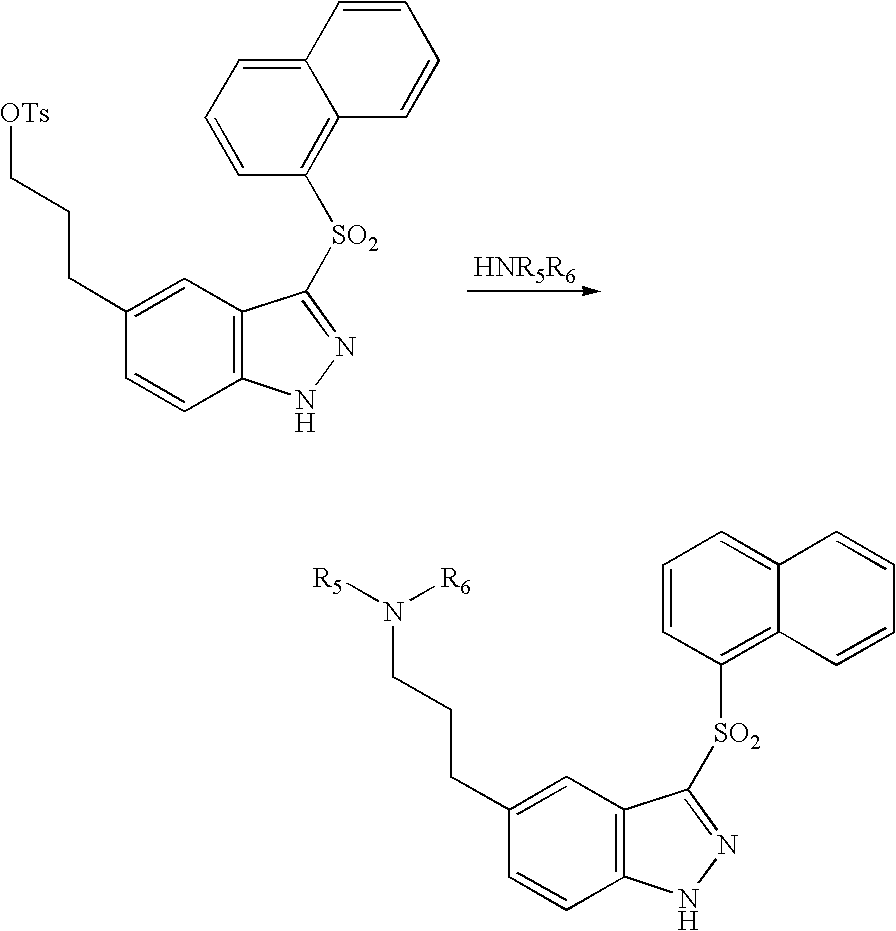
C1(CCC[OTs])=CC2=C(C=C1)NN=C2[SO2]C1=C2C(=CC=C1)C=CC=C2.C1(CCCN([R6])[R5])=CC2=C(C=C1)NN=C2[SO2]C1=C2C(=CC=C1)C=CC=C2
